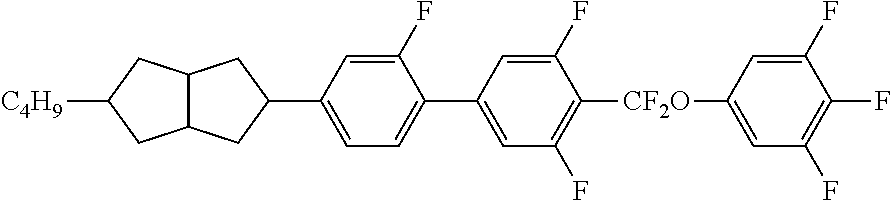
C12C(CC([C4H9])C1)CC(C1=CC=C(C3=CC(F)=C([CF2O]C4=CC(F)=C(F)C(F)=C4)C(F)=C3)C(F)=C1)C2
